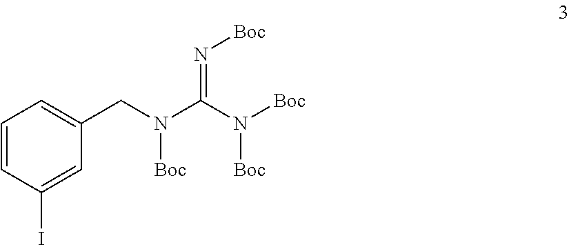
C1=CC(I)=CC(CN([Boc])C(N([Boc])[Boc])=N[Boc])=C1
